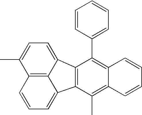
C1=C(C)C2=C3C(=CC=C2)C2=C(C(C4=CC=CC=C4)=C4C(=C2C)C=CC=C4)C3=C1
